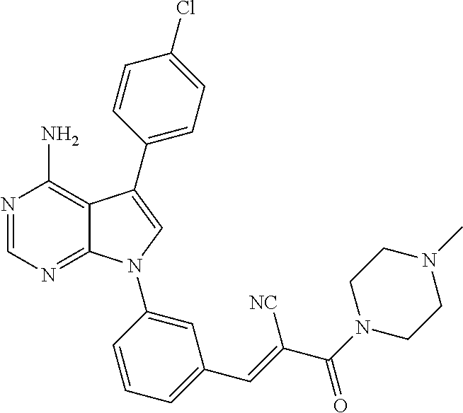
N1=CN=C2C(=C1N)C(C1=CC=C(Cl)C=C1)=CN2C1=CC(C=C(C(N2CCN(C)CC2)=O)[NC])=CC=C1
